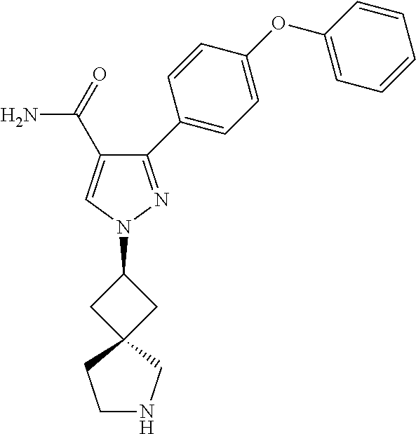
C1(N2N=C(C3=CC=C(OC4=CC=CC=C4)C=C3)C(C(N)=O)=C2)CC2(C1)CCNC2
